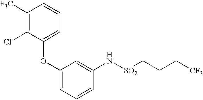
ClC1=C([F3C])C=CC=C1OC1=CC=CC(N[SO2]CCC[CF3])=C1
